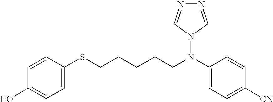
C1=CC(SCCCCCN(C2=CC=C([CN])C=C2)N2C=NN=C2)=CC=C1O
